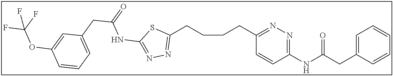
C1(CCCCC2=NN=C(NC(CC3=CC=CC(OC(F)(F)F)=C3)=O)S2)=NN=C(NC(CC2=CC=CC=C2)=O)C=C1
